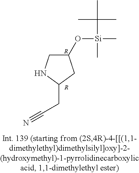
C1(O[Si](C)(C(C)(C)C)C)CNC(CC#N)C1.[R].[R]
